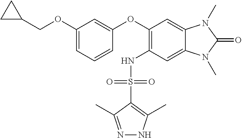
C1(OCC2CC2)=CC=CC(OC2=C(NS(C3=C(C)NN=C3C)(=O)=O)C=C3C(=C2)N(C)C(=O)N3C)=C1
